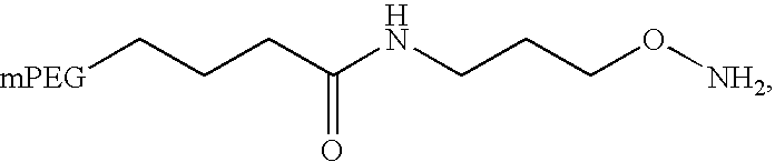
[mPEG]CCCC(NCCCO[NH2])=O
